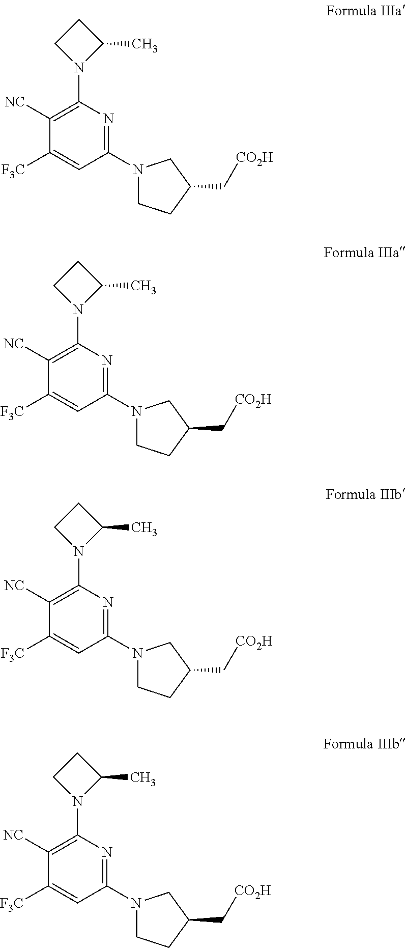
C1(N2CCC(C[CO2H])C2)=NC(N2C(C)CC2)=C([NC])C([F3C])=C1.C1(N2CCC(C[CO2H])C2)=NC(N2C(C)CC2)=C([NC])C([F3C])=C1.C1(N2CCC(C[CO2H])C2)=NC(N2C(C)CC2)=C([NC])C([F3C])=C1.C1(N2CCC(C[CO2H])C2)=NC(N2C(C)CC2)=C([NC])C([F3C])=C1
